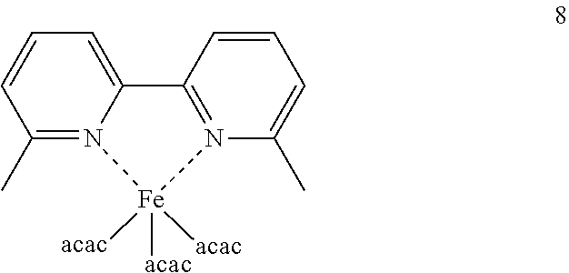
C12=CC=CC(C)=N1[Fe]([acac])([acac])([acac])N1=C2C=CC=C1C
